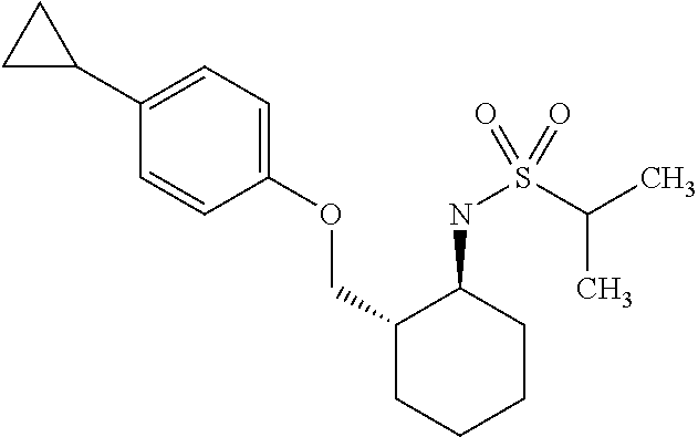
C1(C2CC2)=CC=C(OCC2CCCCC2NS(=O)(C(C)C)=O)C=C1
